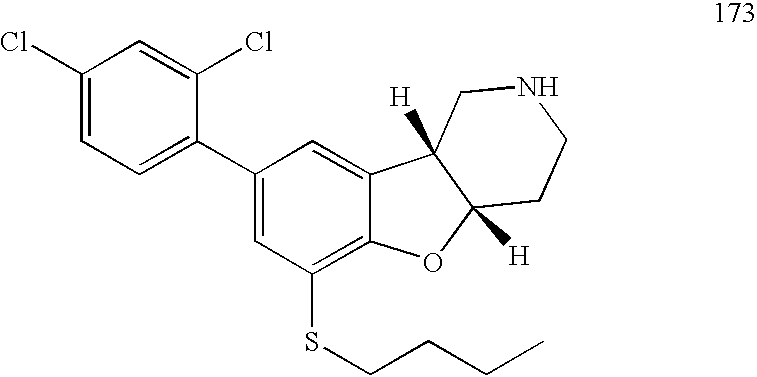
C1(Cl)=CC=C(C2=CC(SCCCC)=C3C(=C2)C2([H])C([H])(O3)CCNC2)C(Cl)=C1
